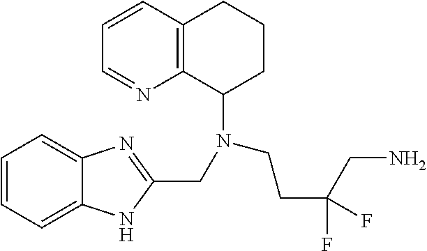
C1=CC=C2C(=C1)N=C(CN(C1CCCC3=C1N=CC=C3)CCC(CN)(F)F)N2
